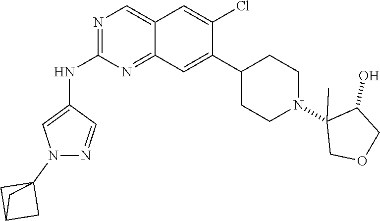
C12=NC(NC3=CN(C45CC(C4)C5)N=C3)=NC=C1C=C(Cl)C(C1CCN(C3(C)C(O)COC3)CC1)=C2
